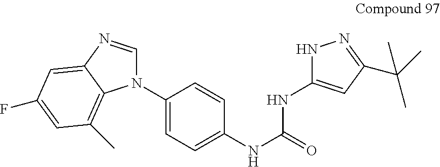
N1(C2=CC=C(NC(NC3=CC(C(C)(C)C)=NN3)=O)C=C2)C=NC2=CC(F)=CC(C)=C12
